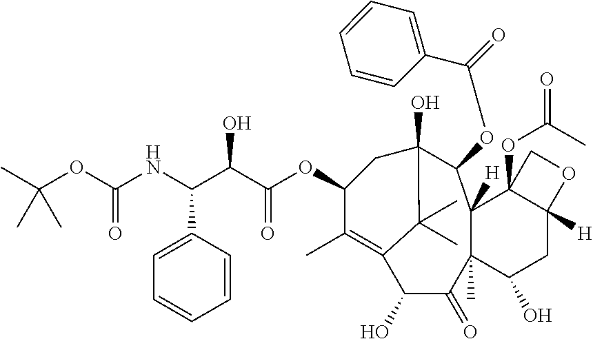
C1=CC(C(NC(OC(C)(C)C)=O)C(C(OC2C(C)=C3C(O)C(=O)C4(C)C([H])(C5(OC(C)=O)C([H])(CC4O)OC5)C(OC(C4=CC=CC=C4)=O)C(O)(C2)C3(C)C)=O)O)=CC=C1
